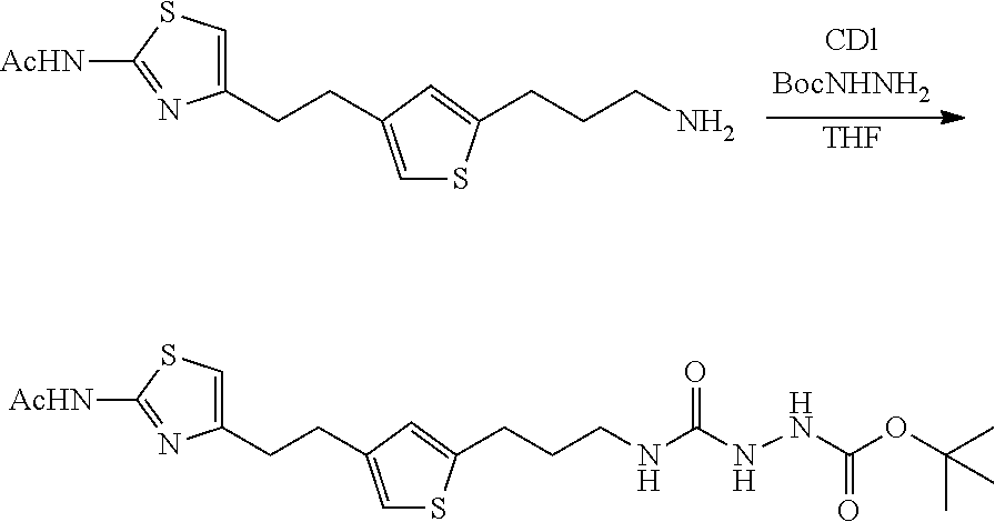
[THF].C1(CCC2=CSC(CCCN)=C2)=CSC([AcHN])=N1.C1(CCC2=CSC(CCCNC(NNC(OC(C)(C)C)=O)=O)=C2)=CSC([AcHN])=N1
